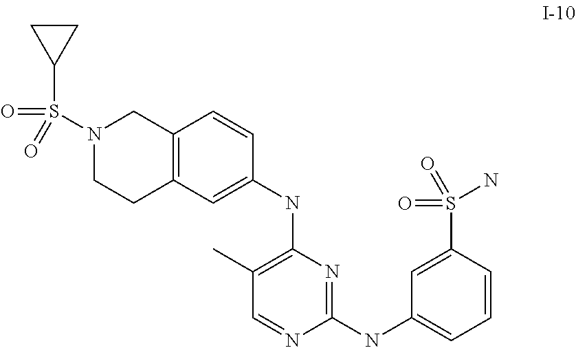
C1(NC2=C(C)C=NC(NC3=CC=CC(S(N)(=O)=O)=C3)=N2)=CC2=C(C=C1)CN(S(C1CC1)(=O)=O)CC2
